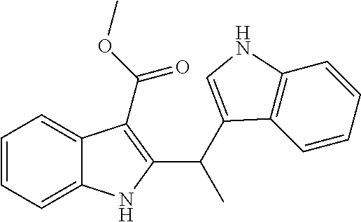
C1=CC=C2C(=C1)C(C(OC)=O)=C(C(C1=CNC3=C1C=CC=C3)C)N2
